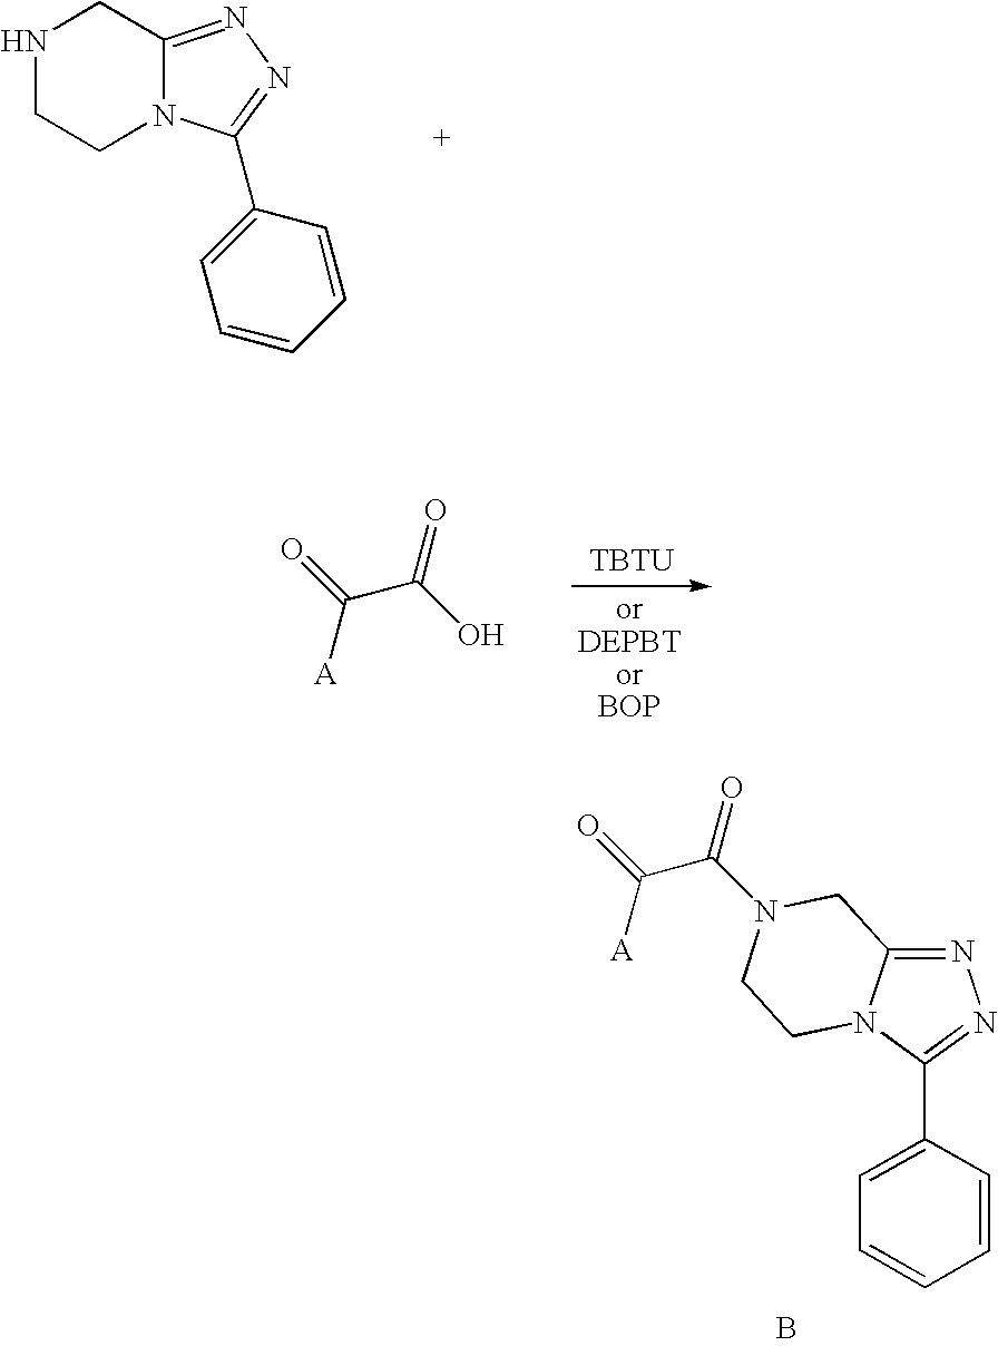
N1CCN2C(=NN=C2C2=CC=CC=C2)C1.C(C(O)=O)([A])=O.[TBTU].N1=C2N(C(C3=CC=CC=C3)=N1)CCN(C(C([A])=O)=O)C2.B
